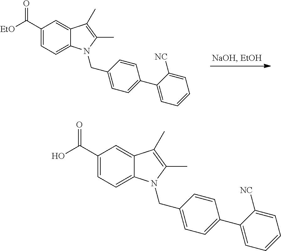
[EtO]C(C1=CC=C2C(=C1)C(C)=C(C)N2CC1=CC=C(C2=CC=CC=C2[NC])C=C1)=O.OC(C1=CC=C2C(=C1)C(C)=C(C)N2CC1=CC=C(C2=CC=CC=C2[NC])C=C1)=O
